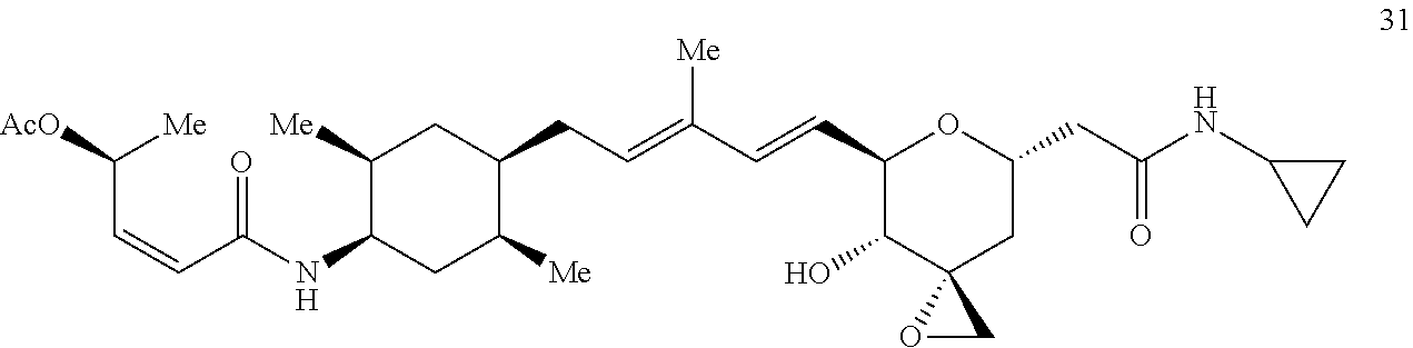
C1(C=CC(=CCC2C([Me])CC(NC(C=CC([AcO])[Me])=O)C([Me])C2)[Me])C(O)C2(CC(CC(NC3CC3)=O)O1)OC2
